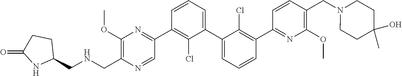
C1(OC)=C(CNCC2CCC(=O)N2)N=CC(C2=C(Cl)C(C3=CC=CC(C4=NC(OC)=C(CN5CCC(C)(O)CC5)C=C4)=C3Cl)=CC=C2)=N1
